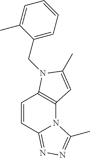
C12=C(N(CC3=CC=CC=C3C)C(C)=C1)C=CC1=NN=C(C)N21
